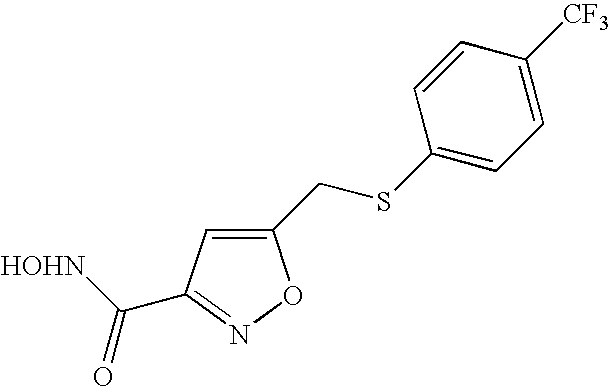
C1(CSC2=CC=C([CF3])C=C2)=CC(C([HOHN])=O)=NO1
